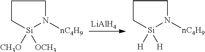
[Si]1([OCH3])([CH3O])N([nC4H9])CCC1.[LiAlH4].[Si]1([H])([H])N([nC4H9])CCC1
